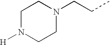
C1N([H])CCN(CCC)C1
